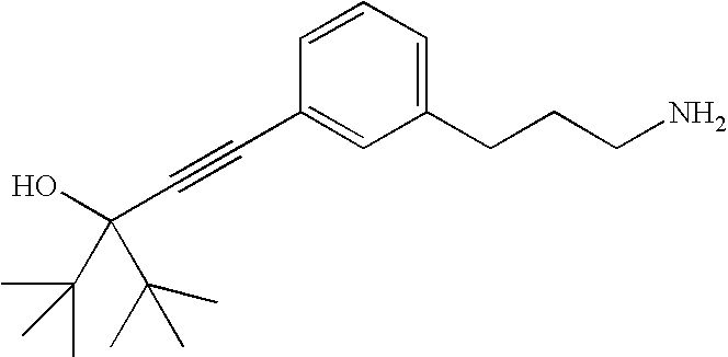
OC(C#CC1=CC(CCCN)=CC=C1)(C(C)(C)C)C(C)(C)C
